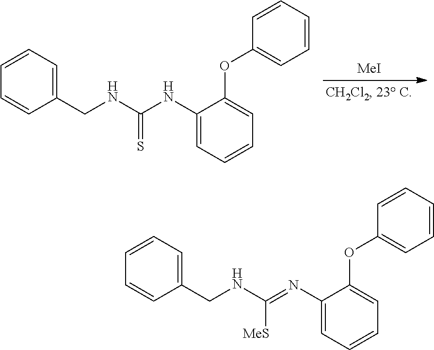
[MeI].C1(CNC(=S)NC2=CC=CC=C2OC2=CC=CC=C2)=CC=CC=C1.C1(CNC([MeS])=NC2=CC=CC=C2OC2=CC=CC=C2)=CC=CC=C1
